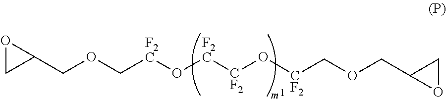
O1CC1COC[F2C]O[F2C][CF2]O[CF2]COCC1OC1
